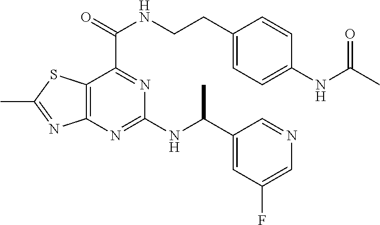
C12=C(N=C(NC(C3=CC(F)=CN=C3)C)N=C1C(=O)NCCC1=CC=C(NC(C)=O)C=C1)N=C(C)S2
